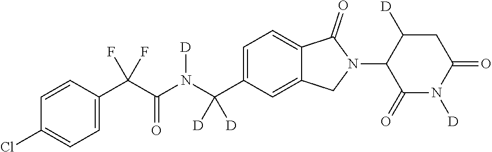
C1=CC(C(C(N(C(C2=CC=C3C(=C2)CN(C2C(=O)N([D])C(=O)CC2[D])C3=O)([D])[D])[D])=O)(F)F)=CC=C1Cl
